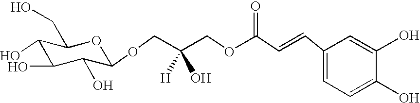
C1(O)C(O)C(O)C(OCC(COC(C=CC2=CC=C(O)C(O)=C2)=O)(O)[H])OC1CO
